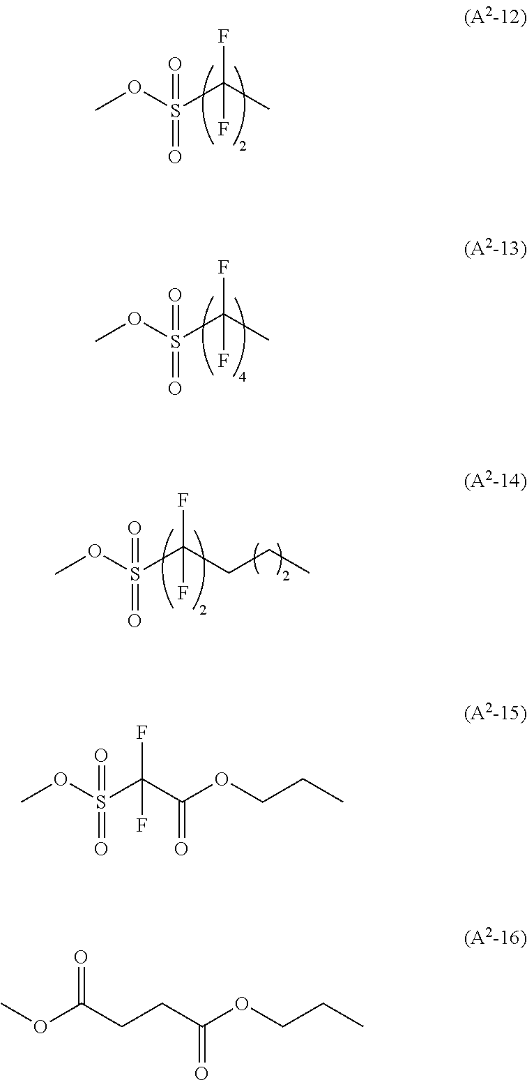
COS(=O)(C(F)(F)C)=O.COS(=O)(C(F)(F)C)=O.COS(=O)(C(F)(F)CCC)=O.COS(=O)(=O)C(C(OCCC)=O)(F)F.O(C(CCC(OCCC)=O)=O)C
